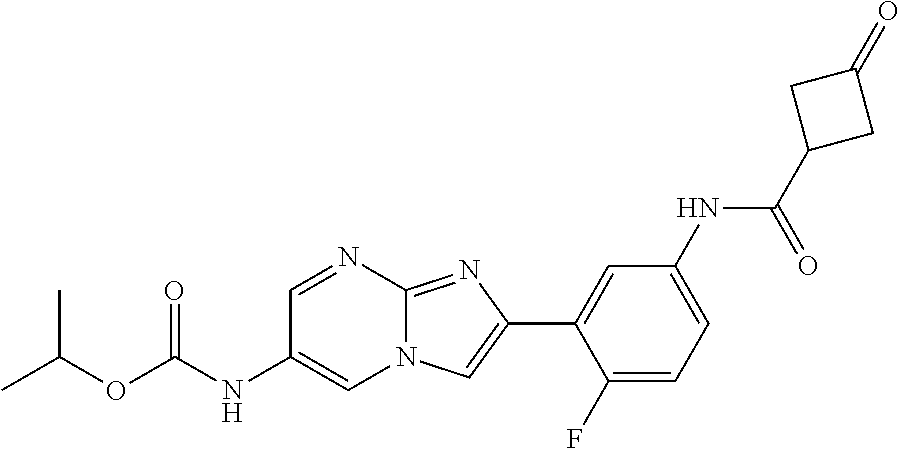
C1=NC2=NC(C3=CC(NC(C4CC(=O)C4)=O)=CC=C3F)=CN2C=C1NC(OC(C)C)=O
